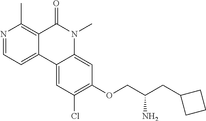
N1=CC=C2C(=C1C)C(=O)N(C)C1=CC(OCC(CC3CCC3)N)=C(Cl)C=C21
